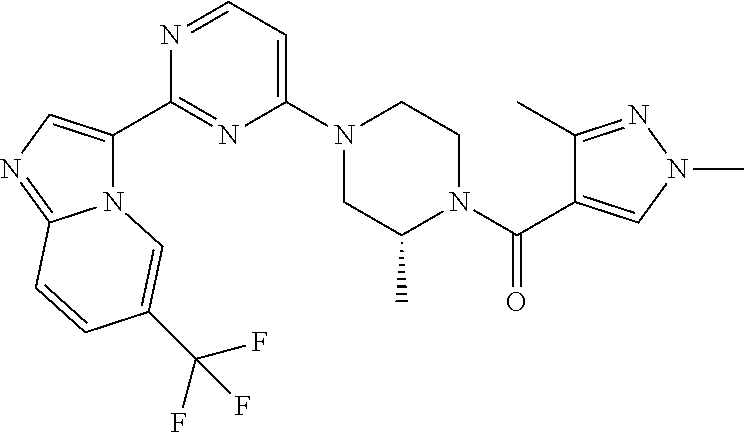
N12C(C3=NC(N4CC(C)N(C(=O)C5=CN(C)N=C5C)CC4)=CC=N3)=CN=C1C=CC(C(F)(F)F)=C2
